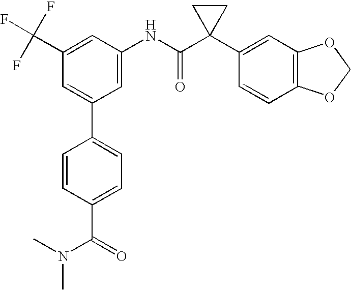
C1(C(F)(F)F)=CC(NC(C2(C3=CC4=C(C=C3)OCO4)CC2)=O)=CC(C2=CC=C(C(=O)N(C)C)C=C2)=C1
